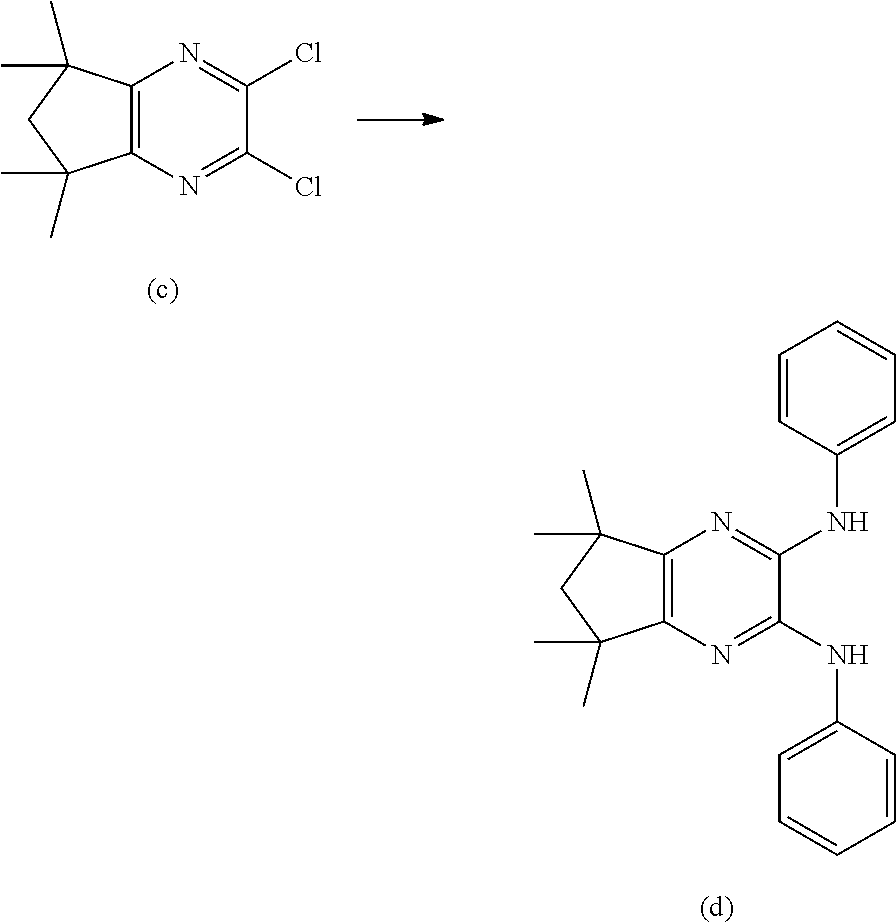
C12=C(N=C(Cl)C(Cl)=N1)C(C)(C)CC2(C)C.C12=C(N=C(NC3=CC=CC=C3)C(NC3=CC=CC=C3)=N1)C(C)(C)CC2(C)C
